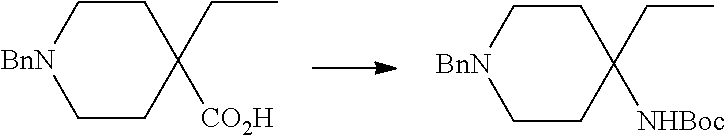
C1CC([NHBoc])(CC)CC[BnN]1.C1CC([CO2H])(CC)CC[BnN]1
